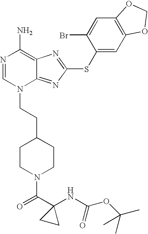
N1=CN(CCC2CCN(C(=O)C3(NC(OC(C)(C)C)=O)CC3)CC2)C2=NC(SC3=CC4=C(C=C3Br)OCO4)=NC2=C1N
